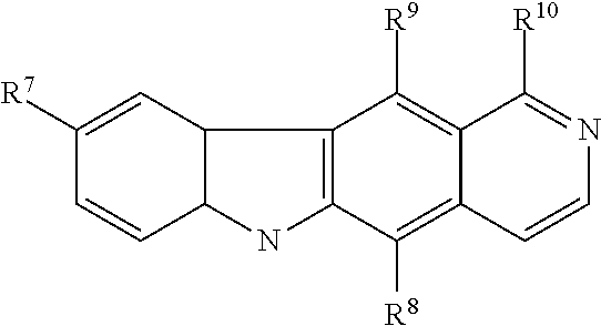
C12C(NC3=C1C([R9])=C1C(=C3[R8])C=CN=C1[R10])C=CC([R7])=C2
